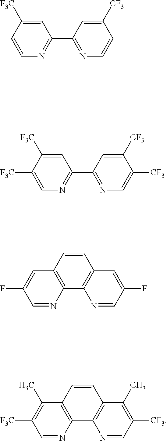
C1=C([F3C])C=CN=C1C1=NC=CC([CF3])=C1.C1=C([F3C])C([F3C])=CN=C1C1=NC=C([CF3])C([CF3])=C1.C12=C(C=CC3=C1N=CC(F)=C3)C=C(F)C=N2.C12=C(C=CC3=C1N=CC([CF3])=C3C)C(C)=C([F3C])C=N2
